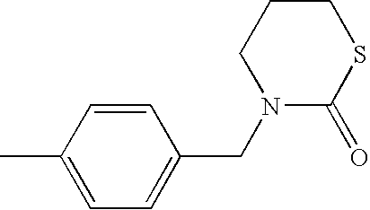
C1=CC(C)=CC=C1CN1C(=O)SCCC1
